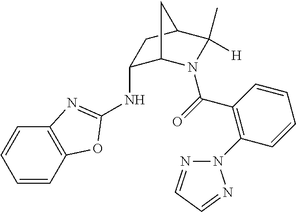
N(C1C2N(C(=O)C3=C(N4N=CC=N4)C=CC=C3)C([H])(C)C(C1)C2)C1=NC2=C(C=CC=C2)O1
